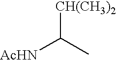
[CH(CH3)2]C(C)[AcHN]
